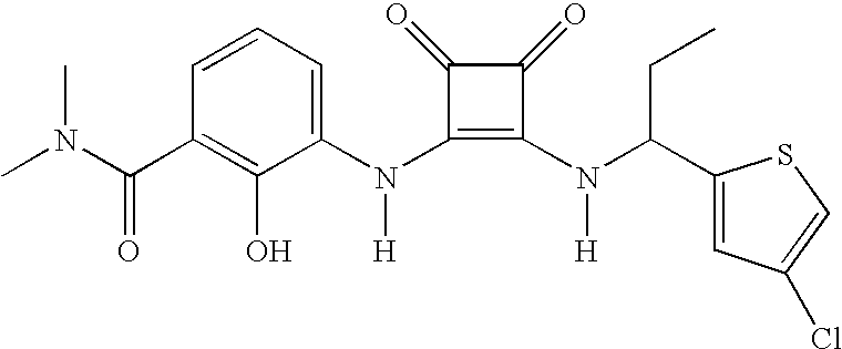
C(C1=C(O)C(N(C2=C(N(C(C3=CC(Cl)=CS3)CC)[H])C(=O)C2=O)[H])=CC=C1)(=O)N(C)C
